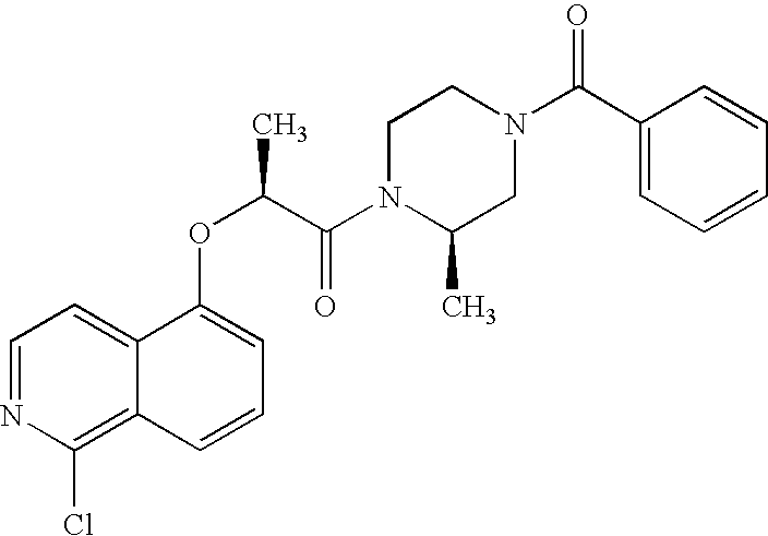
C1=C(OC(C(N2C(C)CN(C(C3=CC=CC=C3)=O)CC2)=O)C)C2=CC=NC(Cl)=C2C=C1
